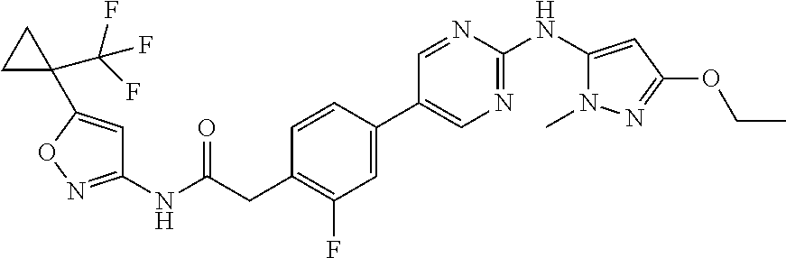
C1(NC(=O)CC2=C(F)C=C(C3=CN=C(NC4=CC(OCC)=NN4C)N=C3)C=C2)=NOC(C2(C(F)(F)F)CC2)=C1
